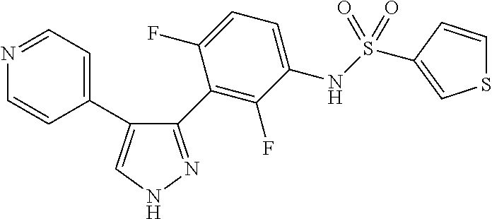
C1(C2=CNN=C2C2=C(F)C(NS(=O)(=O)C3=CSC=C3)=CC=C2F)=CC=NC=C1
